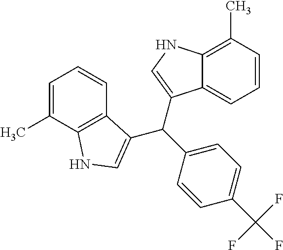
C(C1=CC=C(C(F)(F)F)C=C1)(C1=CNC2=C1C=CC=C2C)C1=CNC2=C(C)C=CC=C21
